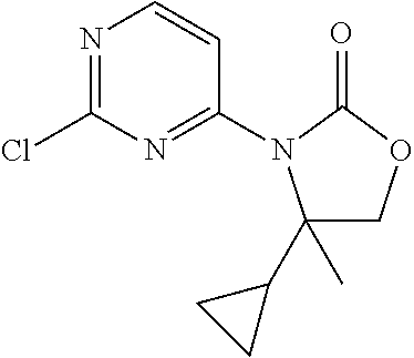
C1(C2CC2)(C)COC(=O)N1C1=NC(Cl)=NC=C1
